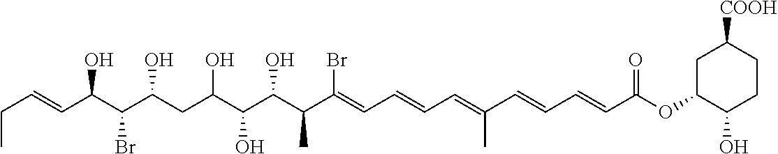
CCC=CC(C(C(CC(C(C(C(C(=CC=CC=C(C=CC=CC(OC1CC([COOH])CCC1O)=O)C)Br)C)O)O)O)O)Br)O
